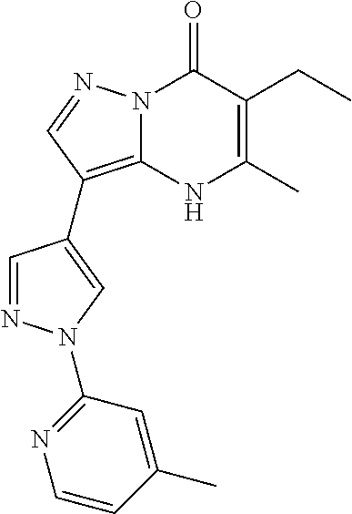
N12C(=C(C3=CN(C4=NC=CC(C)=C4)N=C3)C=N1)NC(C)=C(CC)C2=O
